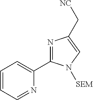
C1=CC=NC(C2=NC(C[NC])=CN2[SEM])=C1
